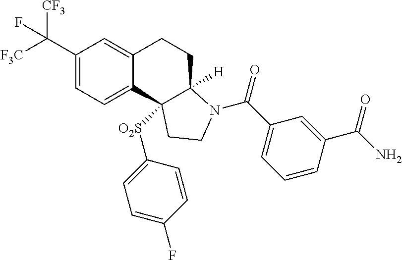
C(C1=CC=C2C(=C1)CCC1([H])C2([O2S]C2=CC=C(F)C=C2)CCN1C(=O)C1=CC=CC(C(N)=O)=C1)([F3C])([CF3])F
